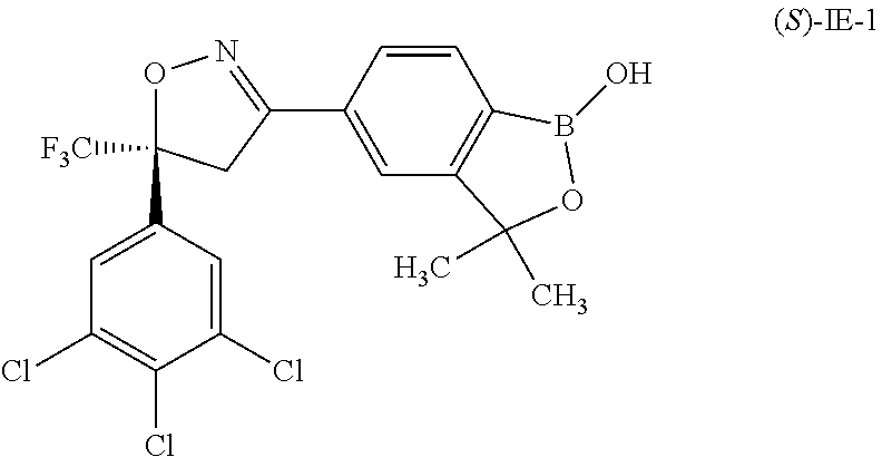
C1=C(C2([F3C])ON=C(C3=CC4=C(C=C3)B(O)OC4(C)C)C2)C=C(Cl)C(Cl)=C1Cl
